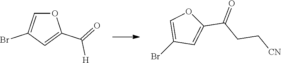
O1C=C(Br)C=C1C(=O)[H].BrC1=COC(C(=O)CC[CN])=C1
